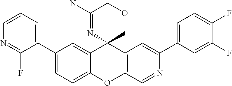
C1(C2=CC=CN=C2F)=CC=C2C(=C1)C1(C3=C(O2)C=NC(C2=CC=C(F)C(F)=C2)=C3)COCC(N)=N1
